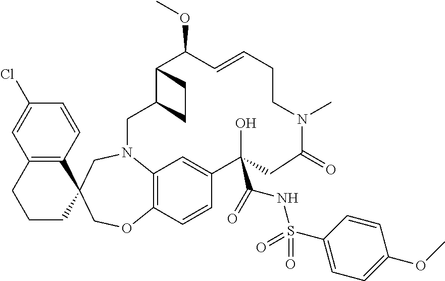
C12=C(C=CC(Cl)=C1)C1(CCC2)COC2=C3N(C1)CC1C(C(OC)C=CCCN(C)C(=O)CC(O)(C(NS(=O)(=O)C4=CC=C(OC)C=C4)=O)C(=C3)C=C2)CC1
